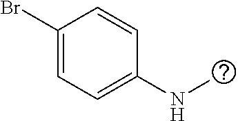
C1(Br)=CC=C(NC)C=C1
